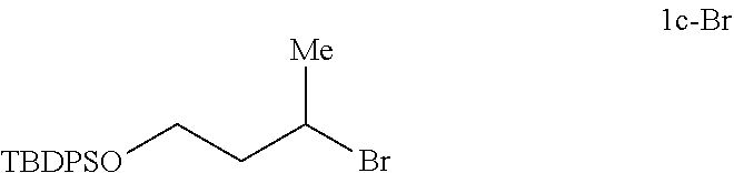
[TBDPSO]CCC(Br)[Me]
